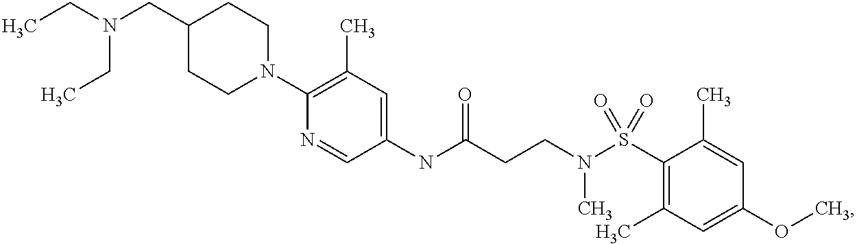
C1(NC(CCN(S(C2=C(C)C=C(OC)C=C2C)(=O)=O)C)=O)=CC(C)=C(N2CCC(CN(CC)CC)CC2)N=C1
